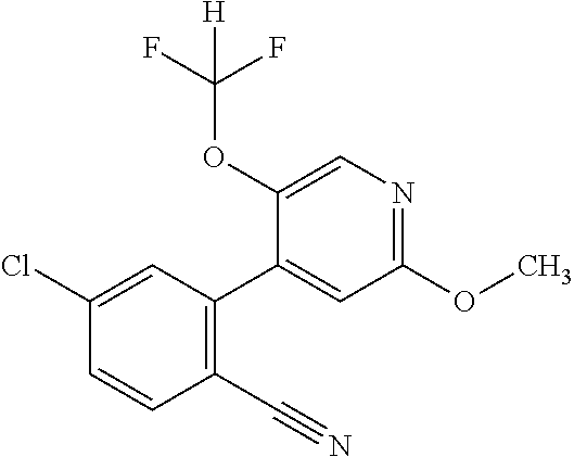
C1(Cl)=CC(C2=CC(OC)=NC=C2OC(F)(F)[H])=C(C#N)C=C1
